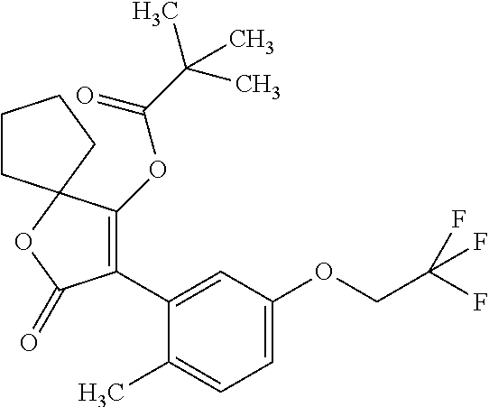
C1(C2=C(OC(C(C)(C)C)=O)C3(OC2=O)CCCC3)=CC(OCC(F)(F)F)=CC=C1C
